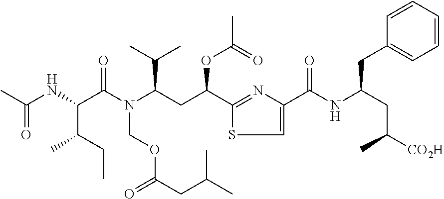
CCC(C(C(N(COC(=O)CC(C)C)C(CC(C1=NC(C(=O)NC(CC(C)[CO2H])CC2=CC=CC=C2)=CS1)OC(=O)C)C(C)C)=O)NC(=O)C)C
